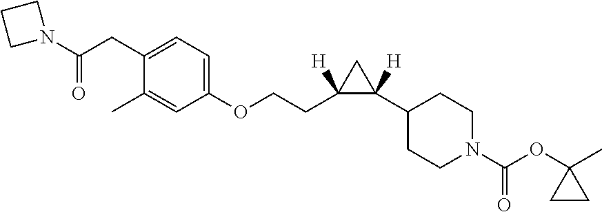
C1(C2([H])CC2(CCOC2=CC=C(CC(N3CCC3)=O)C(C)=C2)[H])CCN(C(OC2(C)CC2)=O)CC1
